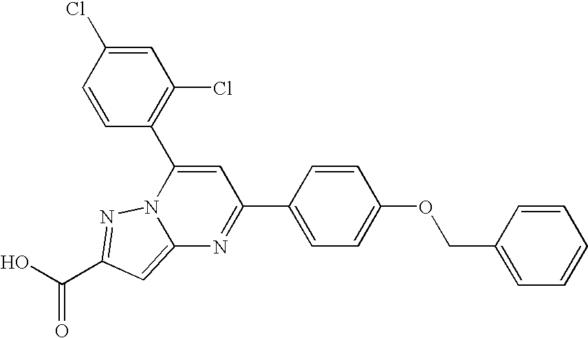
O=C(O)C1=NN2C(=C1)N=C(C1=CC=C(OCC3=CC=CC=C3)C=C1)C=C2C1=C(Cl)C=C(Cl)C=C1
